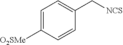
C1=C([O2SMe])C=CC(C[NCS])=C1
